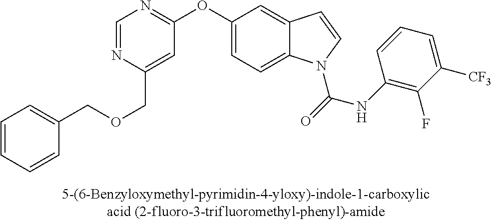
C1=NC(COCC2=CC=CC=C2)=CC(OC2=CC=C3C(=C2)C=CN3C(=O)NC2=C(F)C([CF3])=CC=C2)=N1
